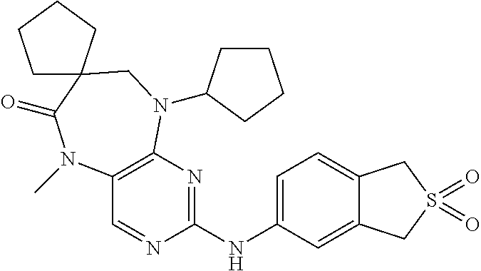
C12=C(N=C(NC3=CC=C4C(=C3)CS(=O)(=O)C4)N=C1)N(C1CCCC1)CC1(C(=O)N2C)CCCC1
